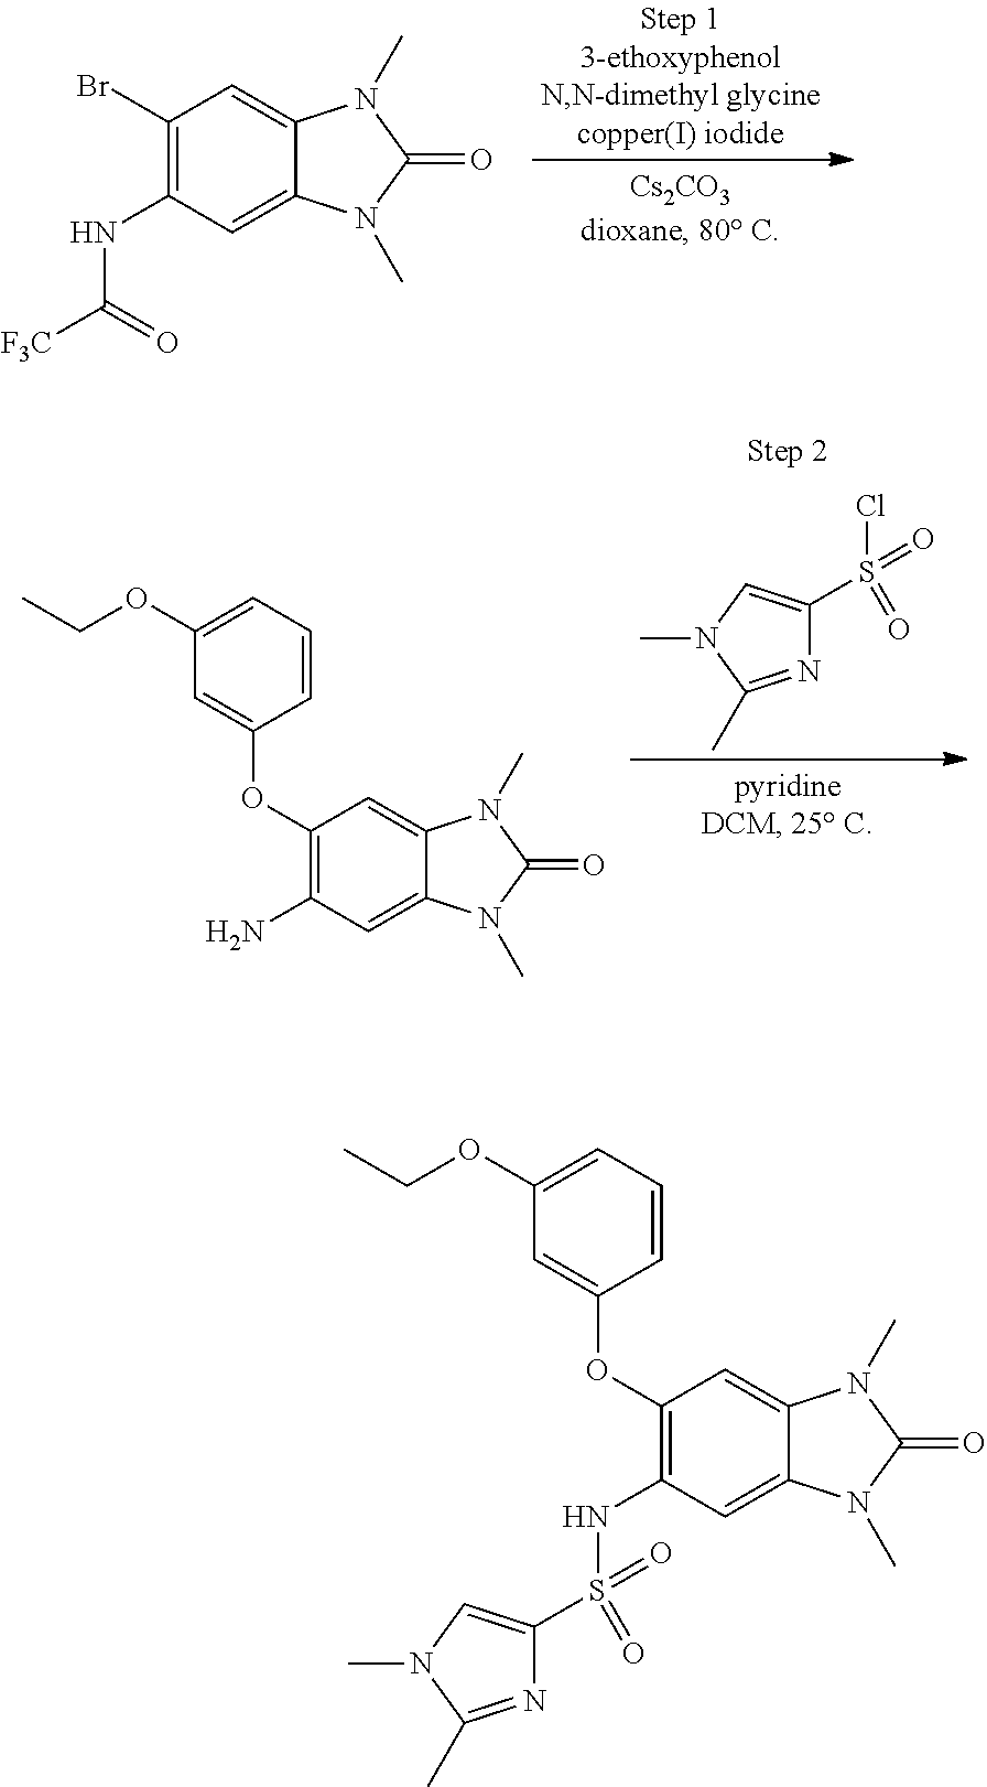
C1(Br)=C(NC(=O)[F3C])C=C2C(=C1)N(C)C(=O)N2C.N1=C(C)N(C)C=C1S(Cl)(=O)=O.C1(OC2=CC(OCC)=CC=C2)=C(N)C=C2C(=C1)N(C)C(=O)N2C.C1(OC2=CC(OCC)=CC=C2)=C(NS(C2=CN(C)C(C)=N2)(=O)=O)C=C2C(=C1)N(C)C(=O)N2C
